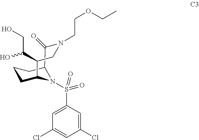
C1=C(S(=O)(=O)N2C3CCCC2C(=O)N(CCOCC)CC3C(O)CO)C=C(Cl)C=C1Cl
